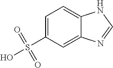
C12=CC(S(O)(=O)=O)=CC=C1NC=N2
